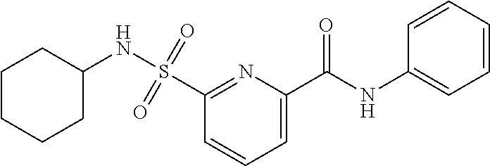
C1=C(C(NC2=CC=CC=C2)=O)N=C(S(=O)(=O)NC2CCCCC2)C=C1
